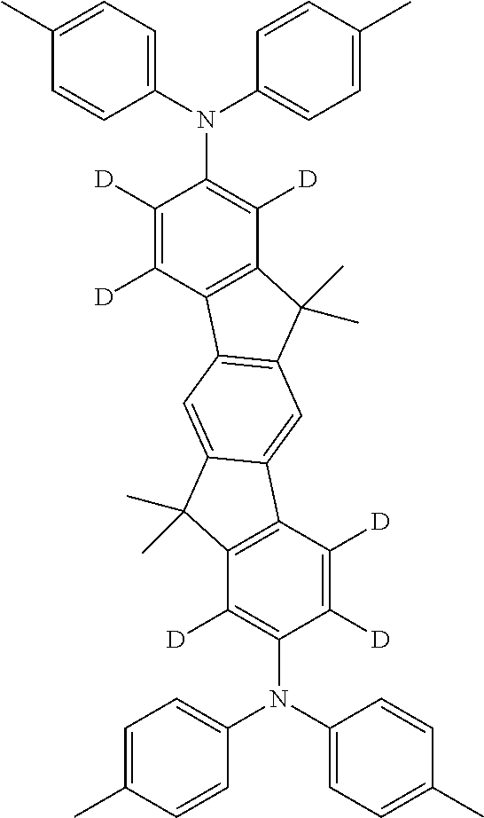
C1([D])=C([D])C(N(C2=CC=C(C)C=C2)C2=CC=C(C)C=C2)=C([D])C2=C1C1=C(C2(C)C)C=C2C(=C1)C(C)(C)C1=C2C([D])=C([D])C(N(C2=CC=C(C)C=C2)C2=CC=C(C)C=C2)=C1[D]
